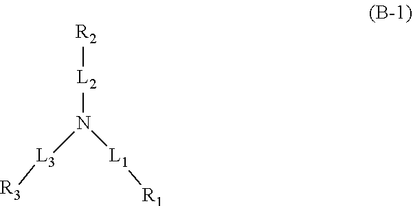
[L2](N([L3][R3])[L1][R1])[R2]
